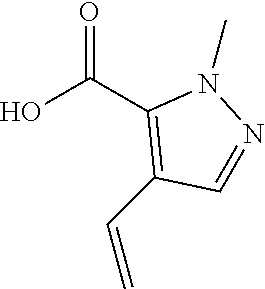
OC(C1=C(C=C)C=NN1C)=O
